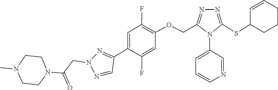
C1CN(C)CCN1C(CN1N=C(C2=CC(F)=C(OCC3=NN=C(SC4CCCC=C4)N3C3=CC=CN=C3)C=C2F)C=N1)=O
